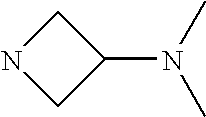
N1CC(N(C)C)C1
